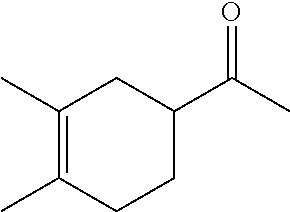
C1(C)=C(C)CCC(C(C)=O)C1
